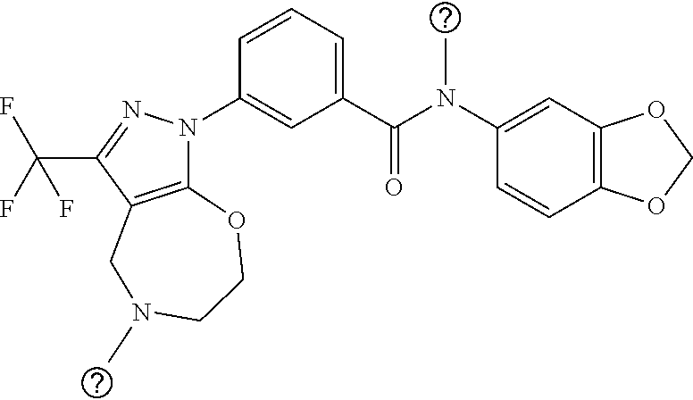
C1(N(C(C2=CC=CC(N3C4=C(C(C(F)(F)F)=N3)CN(C)CCO4)=C2)=O)C)=CC2=C(C=C1)OCO2
